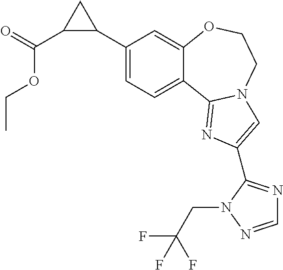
C1(C2C(C(=O)OCC)C2)=CC=C2C(=C1)OCCN1C2=NC(C2=NC=NN2CC(F)(F)F)=C1
